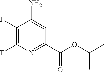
C1(F)=C(F)N=C(C(OC(C)C)=O)C=C1N
